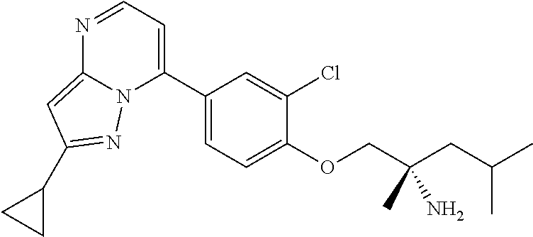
N1=CC=C(C2=CC=C(OCC(CC(C)C)(C)N)C(Cl)=C2)N2C1=CC(C1CC1)=N2
